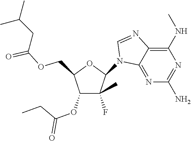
C1(N2C3=NC(N)=NC(NC)=C3N=C2)C(F)(C)C(OC(CC)=O)C(COC(CC(C)C)=O)O1
